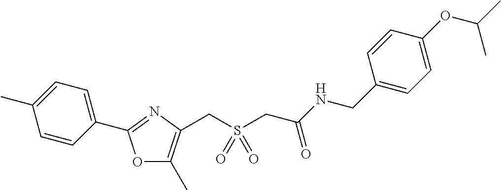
C1=CC(C2=NC(CS(CC(NCC3=CC=C(OC(C)C)C=C3)=O)(=O)=O)=C(C)O2)=CC=C1C
